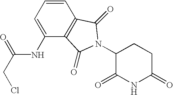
C1(=O)CCC(N2C(=O)C3=C(C=CC=C3NC(CCl)=O)C2=O)C(=O)N1
